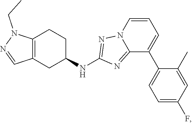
C12=C(CC(NC3=NN4C(=N3)C(C3=CC=C(F)C=C3C)=CC=C4)CC1)C=NN2CC
